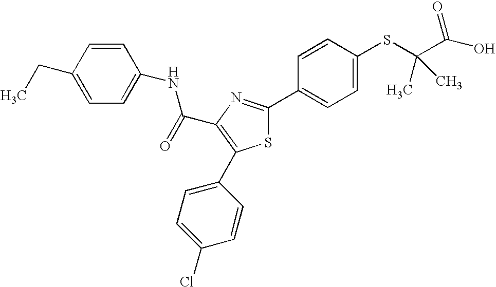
C(C1=C(C2=CC=C(Cl)C=C2)SC(C2=CC=C(SC(C(O)=O)(C)C)C=C2)=N1)(=O)NC1=CC=C(CC)C=C1
